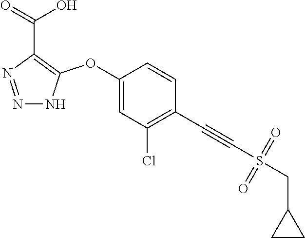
C1(OC2=C(C(=O)O)N=NN2)=CC(Cl)=C(C#CS(CC2CC2)(=O)=O)C=C1
